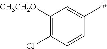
C1([CH3CH2O])=C(Cl)C=CC(C)=C1
